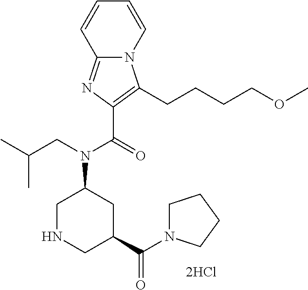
C12=NC(C(N(C3CNCC(C(=O)N4CCCC4)C3)CC(C)C)=O)=C(CCCCOC)N1C=CC=C2
